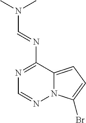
N1=C(N=CN(C)C)C2=CC=C(Br)N2N=C1
